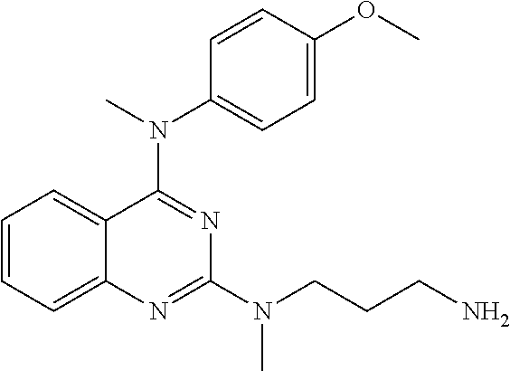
C1=CC=C2C(=C1)C(N(C)C1=CC=C(OC)C=C1)=NC(N(CCCN)C)=N2
